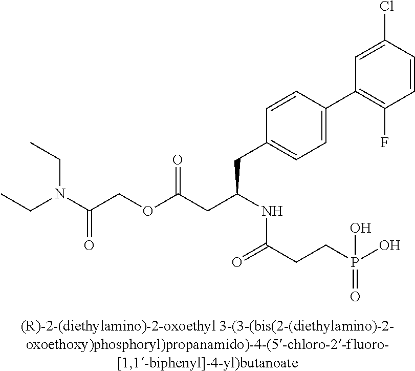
C(N(C(COC(CC(NC(CCP(O)(=O)O)=O)CC1=CC=C(C2=C(F)C=CC(Cl)=C2)C=C1)=O)=O)CC)C
